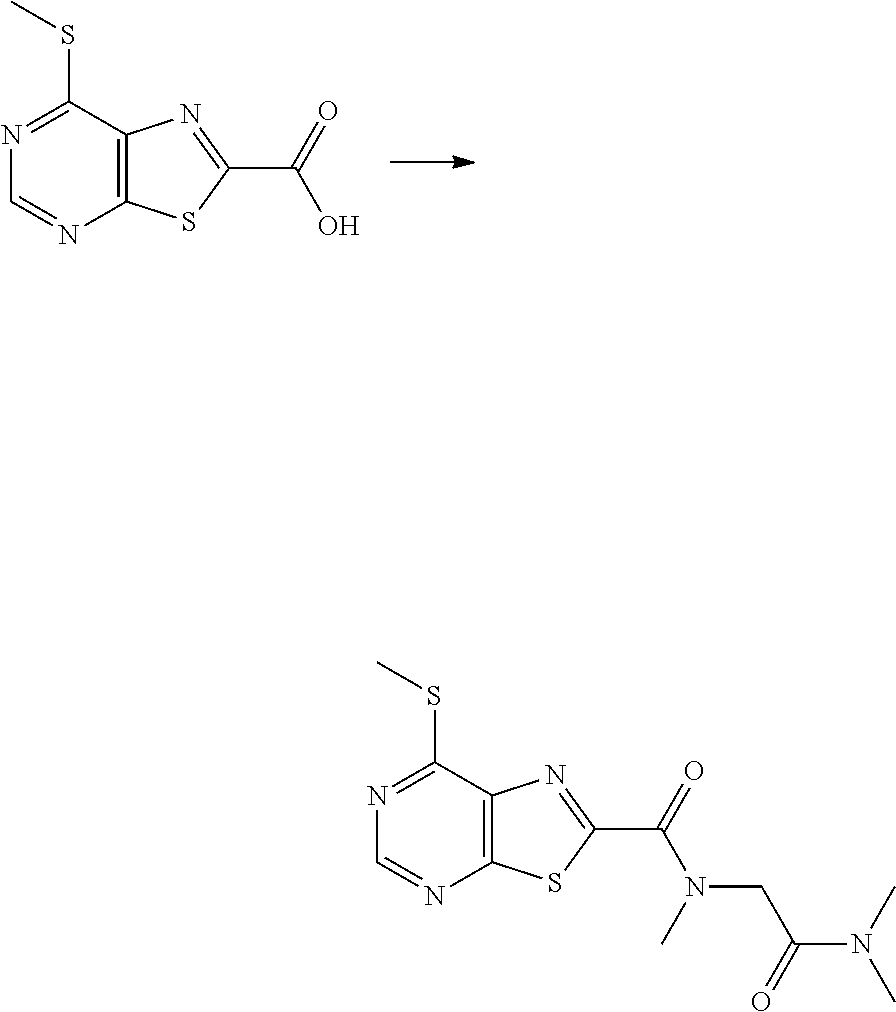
C12=C(C(SC)=NC=N1)N=C(C(=O)O)S2.C12=C(C(SC)=NC=N1)N=C(C(=O)N(C)CC(N(C)C)=O)S2
